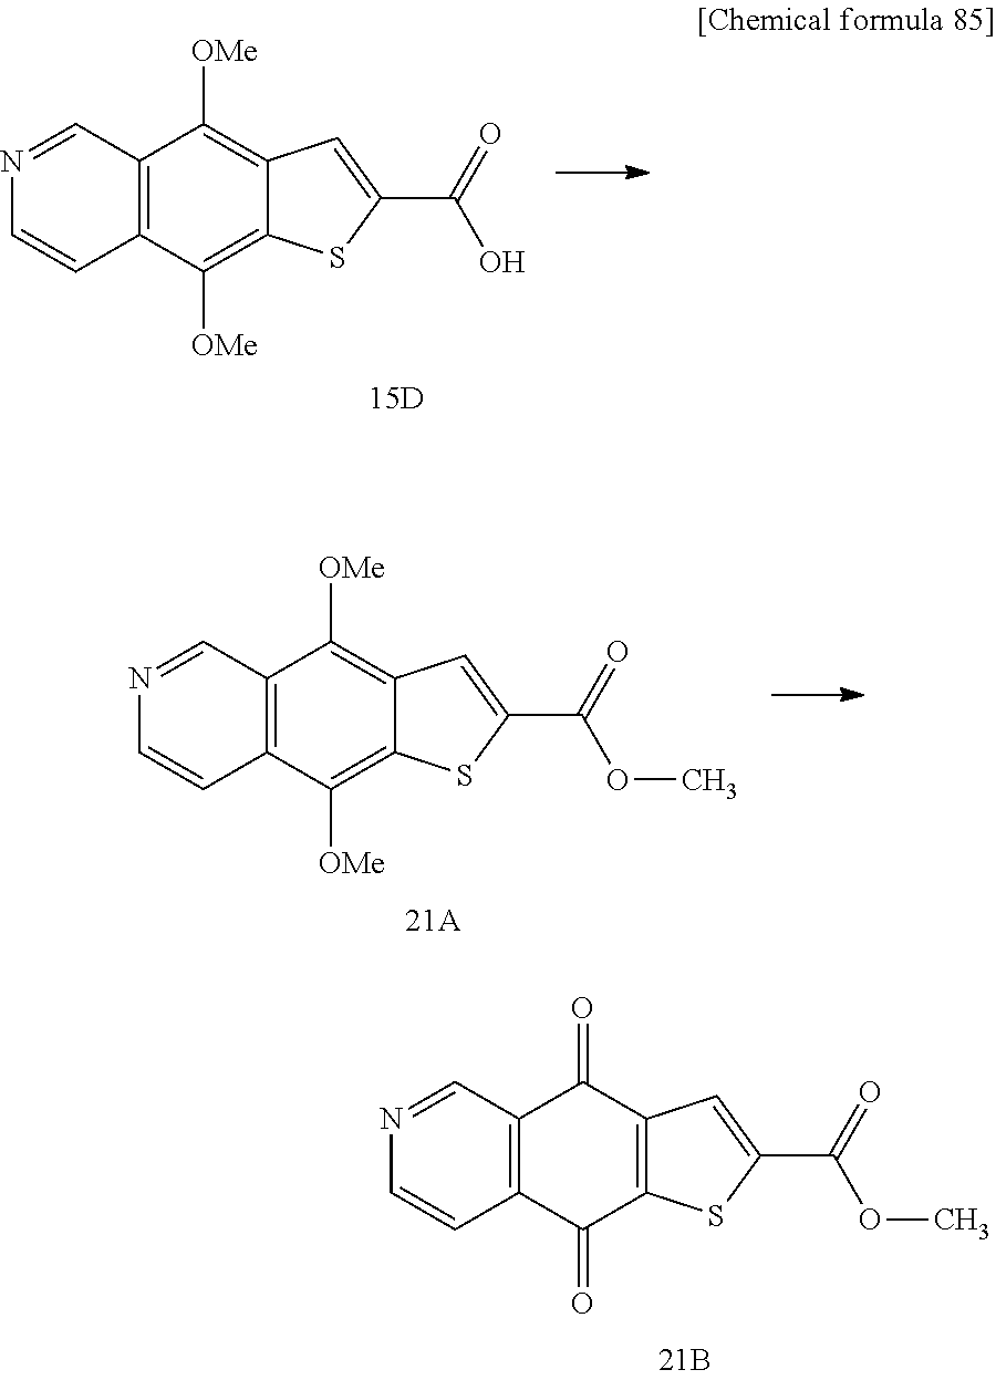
N1=CC2=C(C=C1)C([OMe])=C1C(=C2[OMe])C=C(C(=O)O)S1.N1=CC2=C(C=C1)C([OMe])=C1C(=C2[OMe])C=C(C(=O)OC)S1.N1=CC2=C(C=C1)C(=O)C1=C(C2=O)C=C(C(OC)=O)S1
